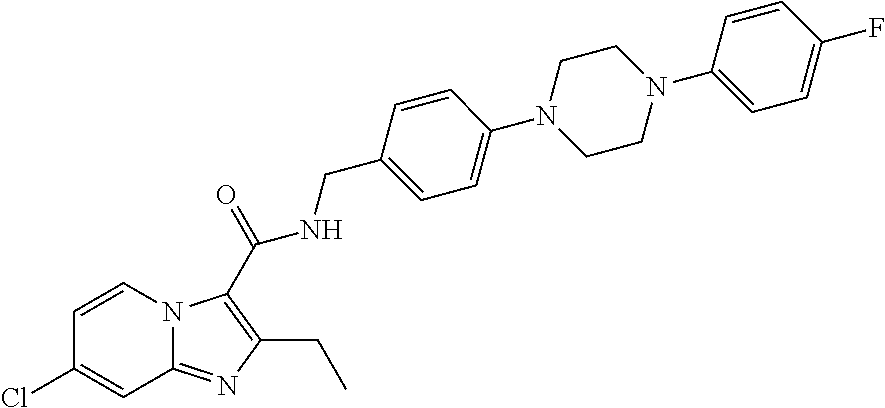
C1=CN2C(=NC(CC)=C2C(NCC2=CC=C(N3CCN(C4=CC=C(F)C=C4)CC3)C=C2)=O)C=C1Cl
